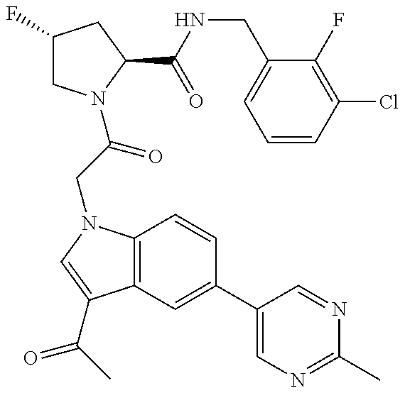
C1(F)CN(C(=O)CN2C3=C(C(C(=O)C)=C2)C=C(C2=CN=C(C)N=C2)C=C3)C(C(NCC2=CC=CC(Cl)=C2F)=O)C1
